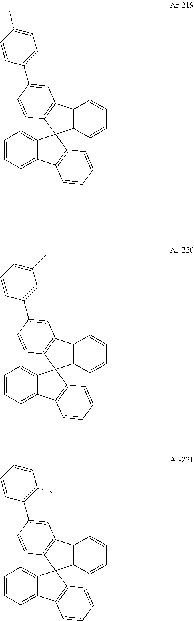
C1=CC=C2C(=C1)C1(C3=C2C=CC=C3)C2=C(C3=C1C=CC(C1=CC=C(C)C=C1)=C3)C=CC=C2.C1=CC=C2C(=C1)C1(C3=C2C=CC=C3)C2=C(C3=C1C=CC(C1=CC(C)=CC=C1)=C3)C=CC=C2.C1=CC=C2C(=C1)C1(C3=C2C=CC=C3)C2=C(C3=C1C=CC(C1=C(C)C=CC=C1)=C3)C=CC=C2
